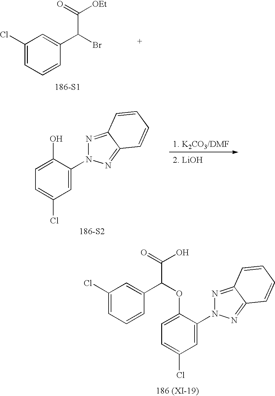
C1(Cl)=CC=CC(C(C([OEt])=O)Br)=C1.[186-S1].C1(O)=CC=C(Cl)C=C1N1N=C2C(=N1)C=CC=C2.[186-S2].C1(OC(C(=O)O)C2=CC(Cl)=CC=C2)=CC=C(Cl)C=C1N1N=C2C(=N1)C=CC=C2.[186 (XI-19)]
